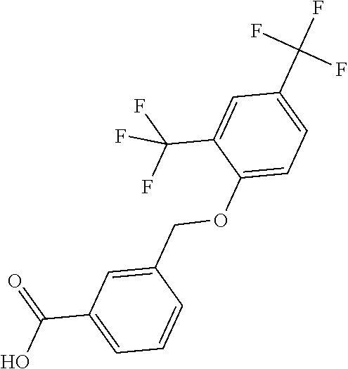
C1=C(C(O)=O)C=C(COC2=CC=C(C(F)(F)F)C=C2C(F)(F)F)C=C1
